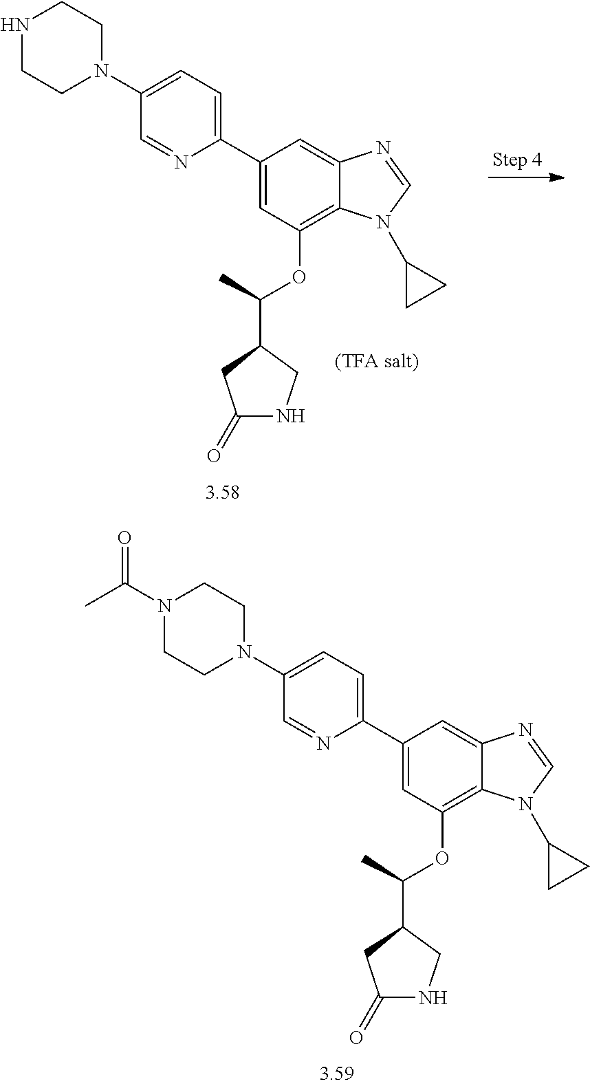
C1(C2=CC=C(N3CCN(C(C)=O)CC3)C=N2)=CC(OC(C)C2CC(=O)NC2)=C2C(=C1)N=CN2C1CC1.C1(C2=CC=C(N3CCNCC3)C=N2)=CC(OC(C)C2CC(=O)NC2)=C2C(=C1)N=CN2C1CC1
